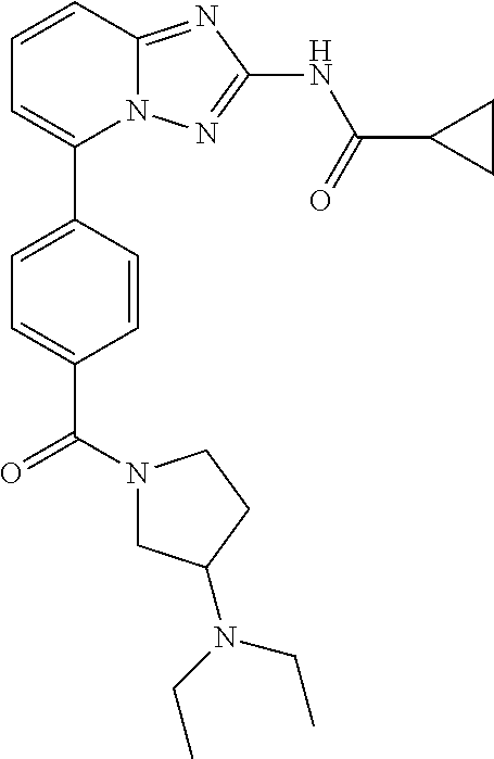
C1=CC2=NC(NC(=O)C3CC3)=NN2C(C2=CC=C(C(N3CC(N(CC)CC)CC3)=O)C=C2)=C1
